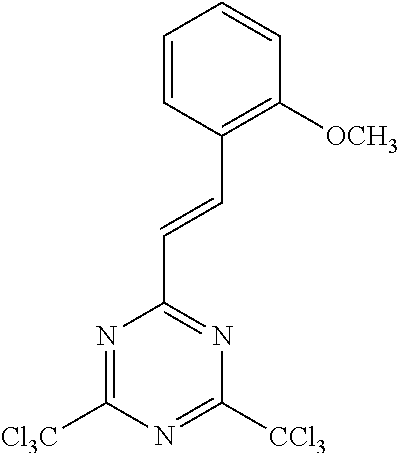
C1=CC([OCH3])=C(C=CC2=NC([CCl3])=NC([Cl3C])=N2)C=C1
